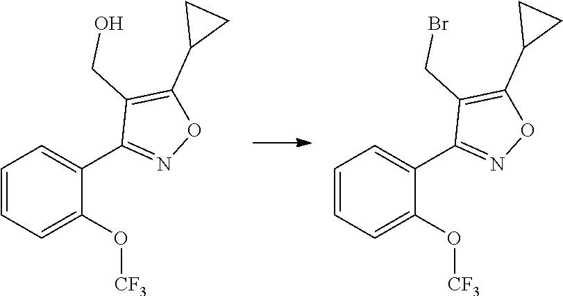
C1=CC=C(O[CF3])C(C2=NOC(C3CC3)=C2CBr)=C1.C1=CC=C(O[CF3])C(C2=NOC(C3CC3)=C2CO)=C1
